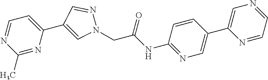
C1(C)=NC(C2=CN(CC(NC3=NC=C(C4=CN=CC=N4)C=C3)=O)N=C2)=CC=N1
